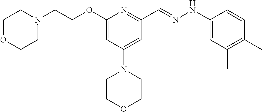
N1(CCOC2=CC(N3CCOCC3)=CC(C=NNC3=CC(C)=C(C)C=C3)=N2)CCOCC1
